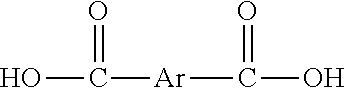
OC(=O)[Ar]C(=O)O
